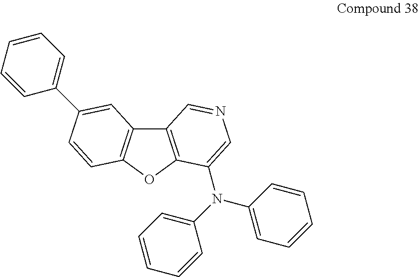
C12=C(OC3=C1C=C(C1=CC=CC=C1)C=C3)C(N(C1=CC=CC=C1)C1=CC=CC=C1)=CN=C2
